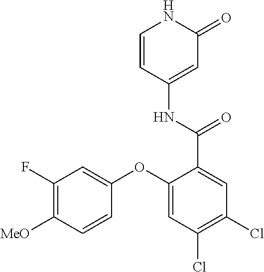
C1=CC(NC(C2=CC(Cl)=C(Cl)C=C2OC2=CC(F)=C([MeO])C=C2)=O)=CC(=O)N1
